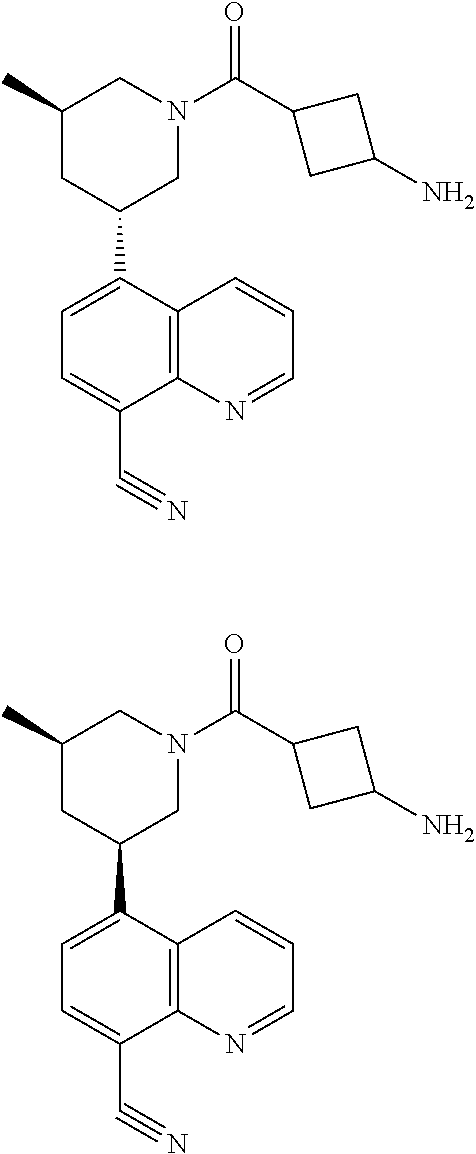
C12=C(C(C3CN(C(C4CC(N)C4)=O)CC(C)C3)=CC=C1C#N)C=CC=N2.C12=C(C(C3CN(C(C4CC(N)C4)=O)CC(C)C3)=CC=C1C#N)C=CC=N2
